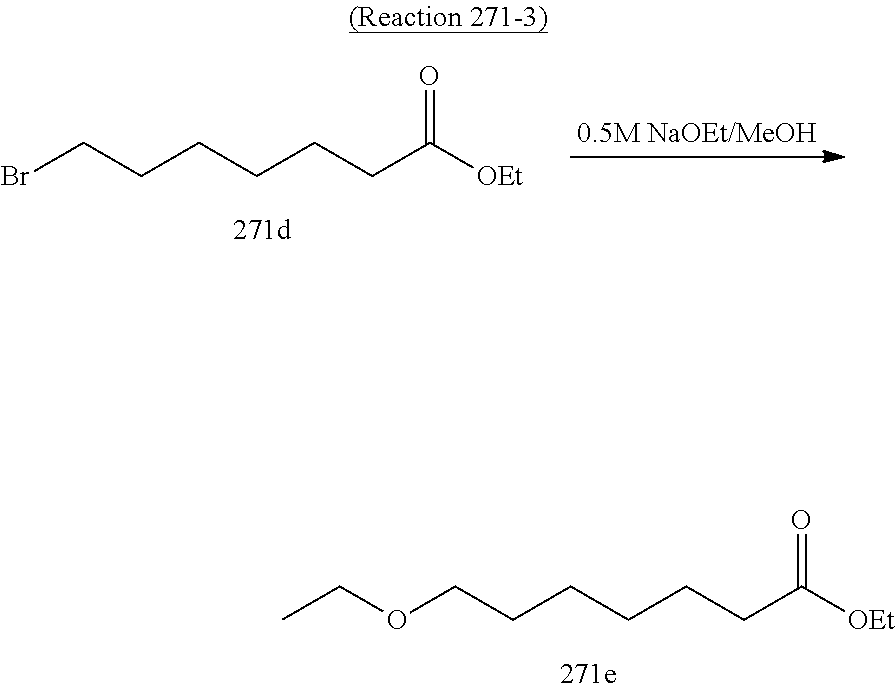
O(CCCCCCC([OEt])=O)CC.BrCCCCCCC([OEt])=O
